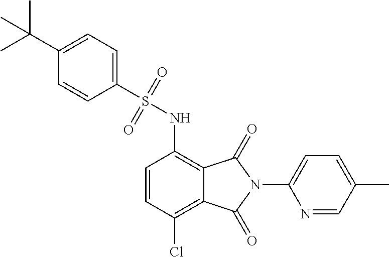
C1=CC(Cl)=C2C(=C1NS(=O)(=O)C1=CC=C(C(C)(C)C)C=C1)C(=O)N(C1=CC=C(C)C=N1)C2=O
